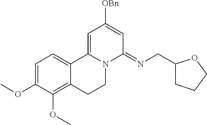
C1=C(OC)C(OC)=C2C(=C1)C1=CC([OBn])=CC(=NCC3CCCO3)N1CC2
